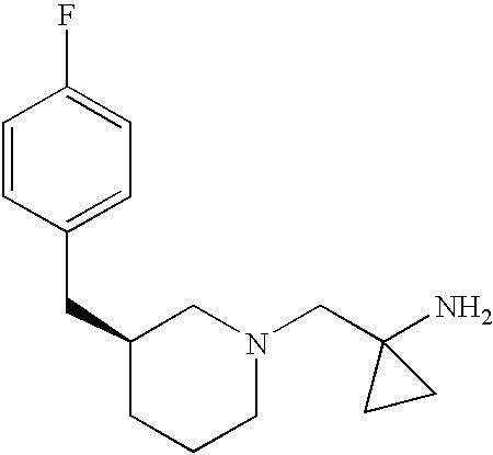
C1=CC(CC2CCCN(CC3(N)CC3)C2)=CC=C1F
